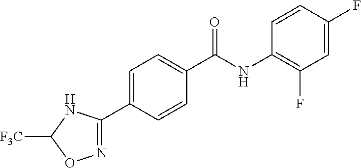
N1=C(C2=CC=C(C(=O)NC3=C(F)C=C(F)C=C3)C=C2)NC([F3C])O1
